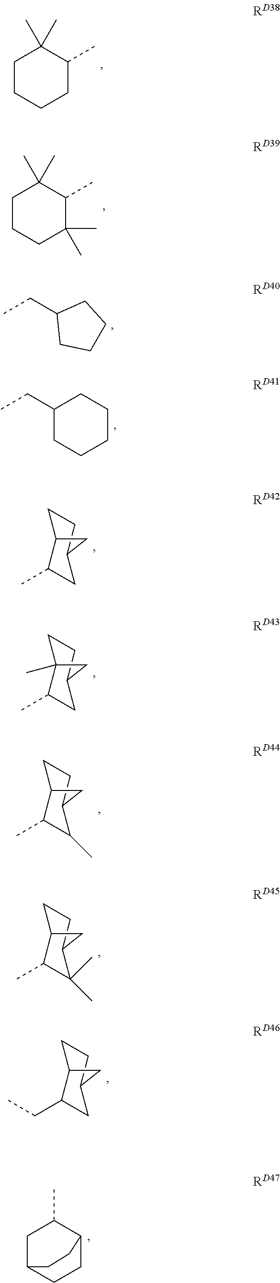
C1CCCC(C)C1(C)C.C1CCC(C)(C)C(C)C1(C)C.CCC1CCCC1.CCC1CCCCC1.C1CC2CC(C)C1C2.C1CC2CC(C)C1(C)C2.C1CC2C(C)C(C)C1C2.C1CC2C(C)(C)C(C)C1C2.C1CC2CC(CC)C1C2.C1C2CCC(C1C)CC2
